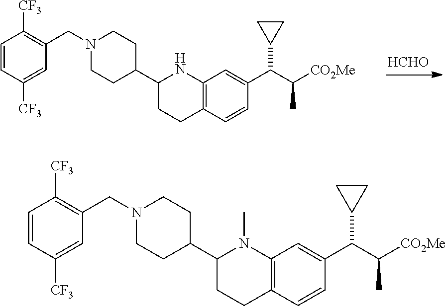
[HCHO].C1(C2CCN(CC3=C([CF3])C=CC([CF3])=C3)CC2)CCC2=C(N1)C=C(C(C([CO2Me])C)C1CC1)C=C2.C1(C2CCN(CC3=C([CF3])C=CC([CF3])=C3)CC2)CCC2=C(C=C(C(C([CO2Me])C)C3CC3)C=C2)N1C
